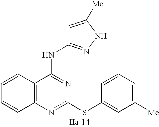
C12=C(N=C(SC3=CC([Me])=CC=C3)N=C1NC1=NNC([Me])=C1)C=CC=C2
